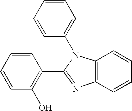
C1(C2=NC3=C(N2C2=CC=CC=C2)C=CC=C3)=C(O)C=CC=C1
